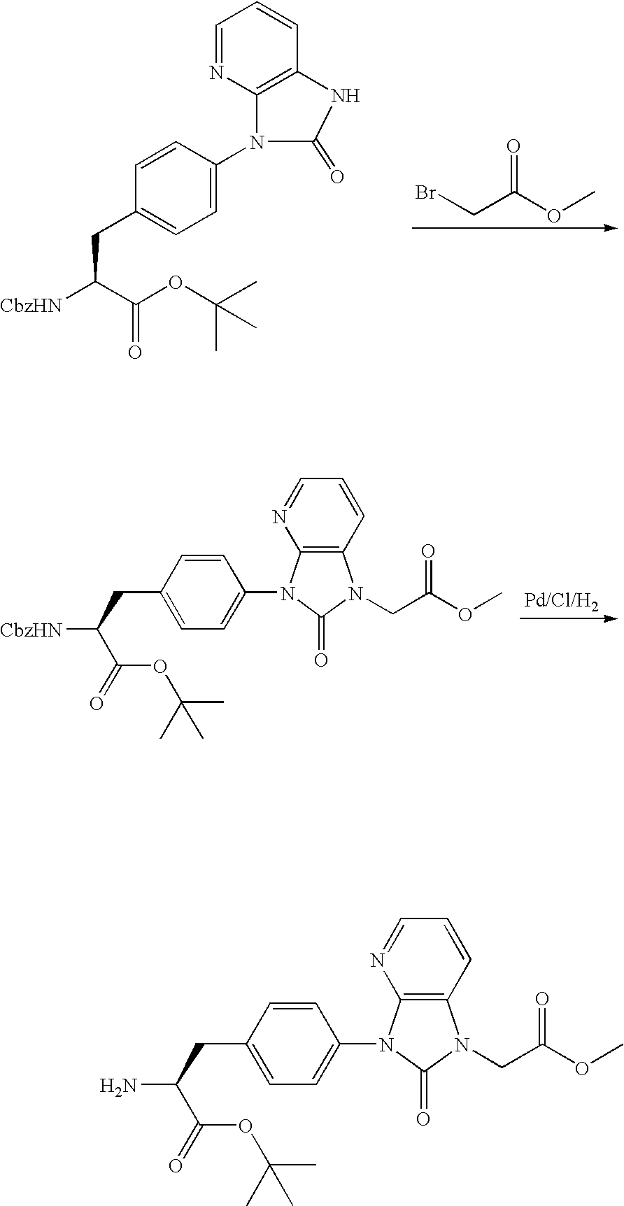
BrCC(OC)=O.C1=NC2=C(C=C1)NC(=O)N2C1=CC=C(CC(C(OC(C)(C)C)=O)[CbzHN])C=C1.C12=C(C=CC=N1)N(CC(OC)=O)C(=O)N2C1=CC=C(CC([CbzHN])C(=O)OC(C)(C)C)C=C1.NC(C(OC(C)(C)C)=O)CC1=CC=C(N2C3=C(N(CC(OC)=O)C2=O)C=CC=N3)C=C1
